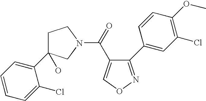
C1=CC=C(C2(O)CCN(C(=O)C3=CON=C3C3=CC(Cl)=C(OC)C=C3)C2)C(Cl)=C1
